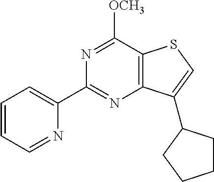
N1=C([OCH3])C2=C(N=C1C1=CC=CC=N1)C(C1CCCC1)=CS2
